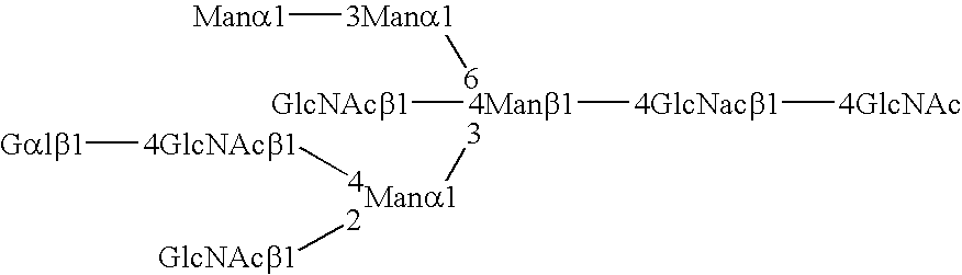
[3Mana1]([6])[Mana1].[3][Mana1].[4Manb1]([4GlcNacb1][4GlcNAc])[GlcNAcb1].[4GlcNAcb1]([4])[Galb1].[GlcNAcb1][2]
